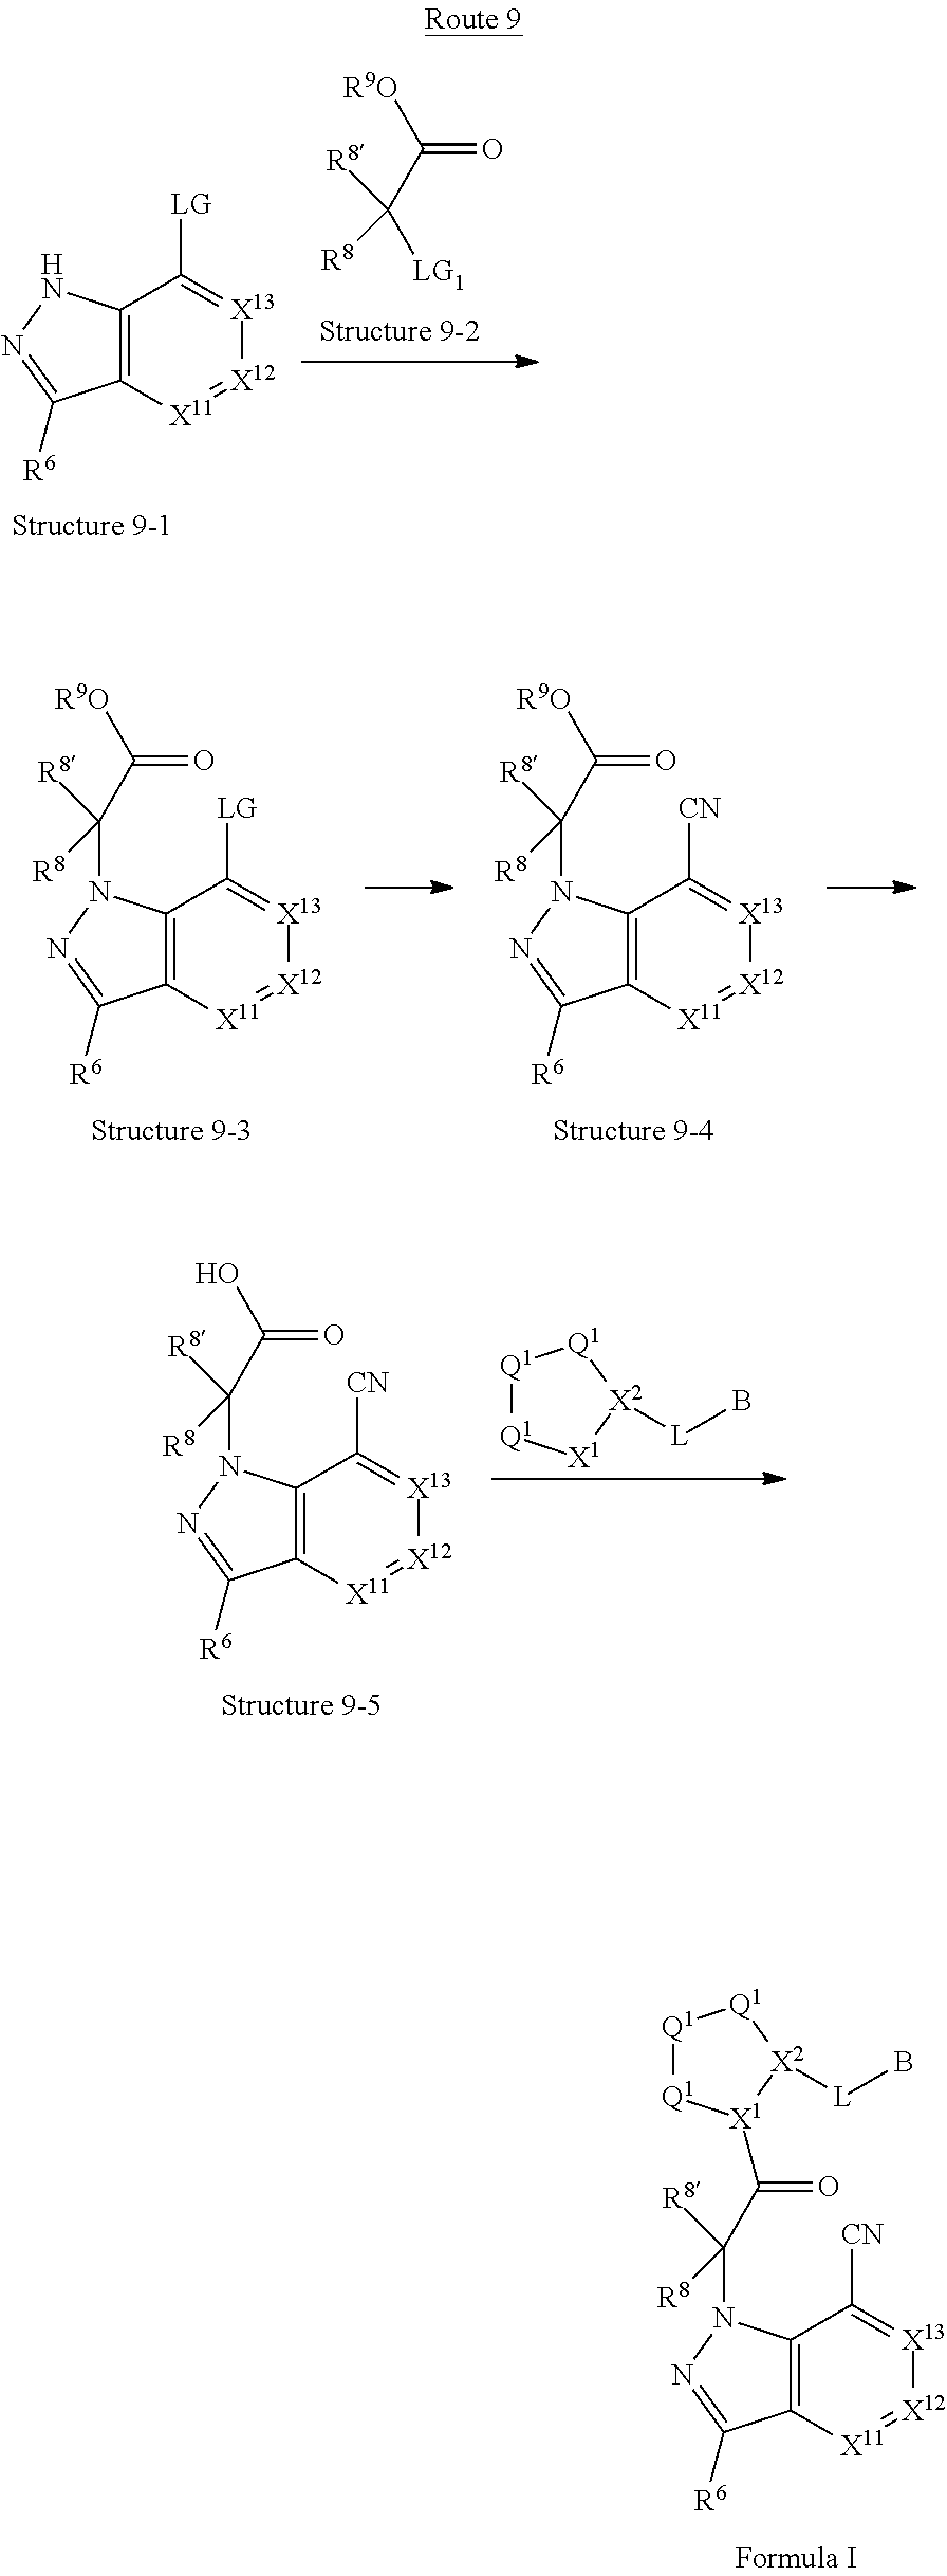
C12=C(NN=C1[R6])C([LG])=[X13][X12]=[X11]2.C(=O)([R9O])C([R8])([LG1])[R8].C12=C(C([CN])=[X13][X12]=[X11]1)N(C(C(=O)[R9O])([R8])[R8])N=C2[R6].C12=C(C([LG])=[X13][X12]=[X11]1)N(C(C(=O)[R9O])([R8])[R8])N=C2[R6].C12=C(C([CN])=[X13][X12]=[X11]1)N(C(C(=O)O)([R8])[R8])N=C2[R6].[Q1]1[Q1][X1][X2]([L]B)[Q1]1.[Q1]1[Q1][X1](C(=O)C([R8])(N2C3=C(C([R6])=N2)[X11]=[X12][X13]=C3[CN])[R8])[X2]([L]B)[Q1]1
